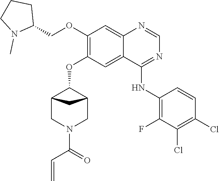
N1(C(C=C)=O)CC2CC(C1)C2OC1=C(OCC2CCCN2C)C=C2N=CN=C(NC3=C(F)C(Cl)=C(Cl)C=C3)C2=C1
